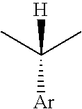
CC(C)([H])[Ar]
